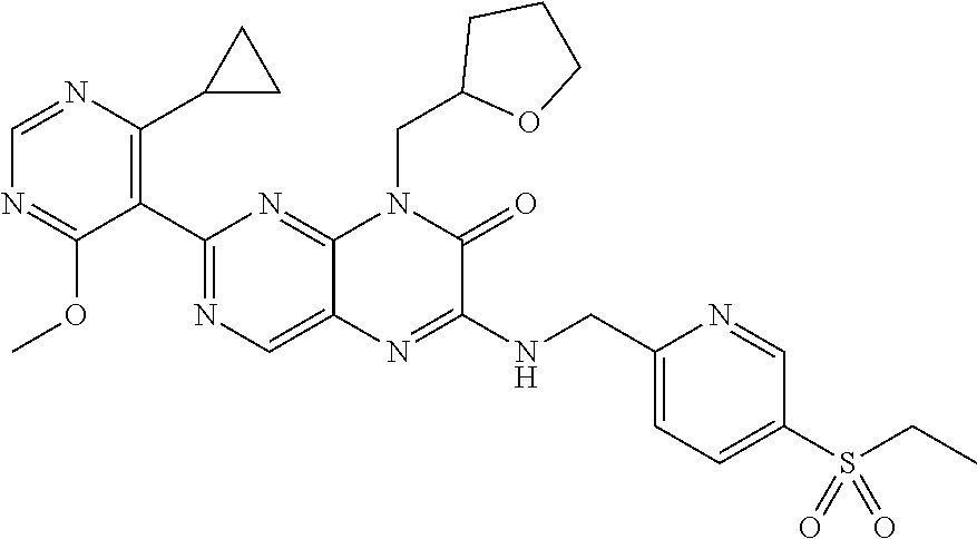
C1(C2=NC=C3C(=N2)N(CC2OCCC2)C(=O)C(NCC2=CC=C(S(CC)(=O)=O)C=N2)=N3)=C(C2CC2)N=CN=C1OC
